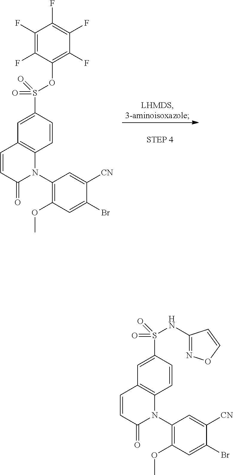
C1(F)=C(F)C(OS(C2=CC3=C(C=C2)N(C2=C(OC)C=C(Br)C([CN])=C2)C(=O)C=C3)(=O)=O)=C(F)C(F)=C1F.N(S(C1=CC2=C(C=C1)N(C1=C(OC)C=C(Br)C([CN])=C1)C(=O)C=C2)(=O)=O)C1=NOC=C1
